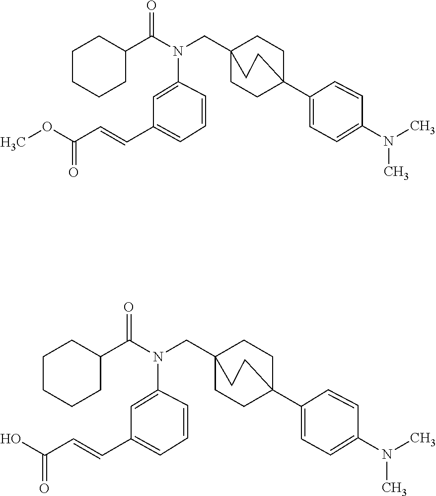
COC(C=CC1=CC=CC(N(CC23CCC(C4=CC=C(N(C)C)C=C4)(CC2)CC3)C(C2CCCCC2)=O)=C1)=O.OC(C=CC1=CC=CC(N(CC23CCC(C4=CC=C(N(C)C)C=C4)(CC2)CC3)C(C2CCCCC2)=O)=C1)=O
